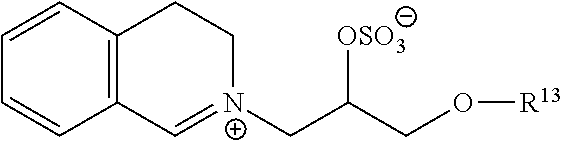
C1=CC=CC2=C1CC[N+](CC(CO[R13])[OSO3])=C2
